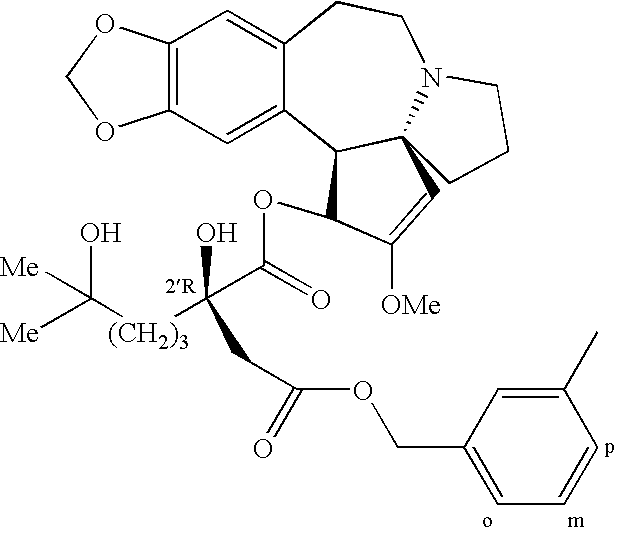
C12=C(C=C3C(=C1)CCN1C4(C3C(OC(=O)C([(CH2)3]C([Me])(O)[Me])(O)CC(OCC3=CC=CC(C)=C3)=O)C([OMe])=C4)CCC1)OCO2
